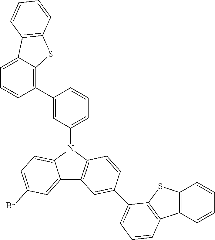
C12=CC(Br)=CC=C1N(C1=CC=CC(C3=C4C(=CC=C3)C3=C(S4)C=CC=C3)=C1)C1=C2C=C(C2=CC=CC3=C2SC2=C3C=CC=C2)C=C1
